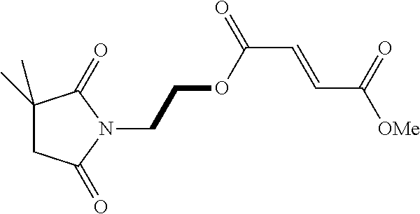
C1(C)(C)CC(=O)N(CCOC(C=CC([OMe])=O)=O)C1=O
